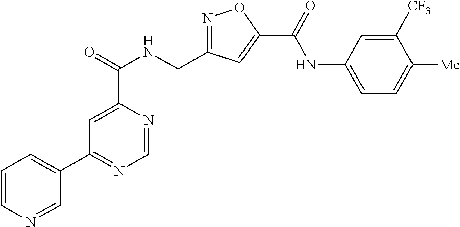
C1=NC(C(=O)NCC2=NOC(C(=O)NC3=CC=C([Me])C([CF3])=C3)=C2)=CC(C2=CC=CN=C2)=N1
